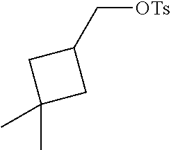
C1(C[OTs])CC(C)(C)C1
